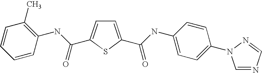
C1=C(C(=O)NC2=CC=C(N3C=NC=N3)C=C2)SC(C(NC2=C(C)C=CC=C2)=O)=C1
